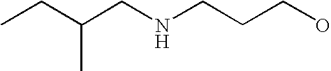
C(C(CNCCCO)C)C
